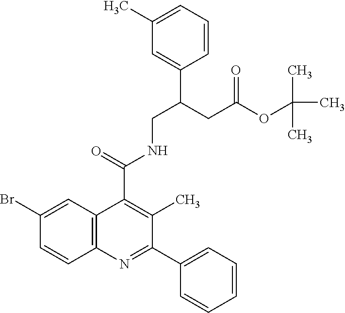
C1(C2=CC=CC=C2)=NC2=C(C(C(=O)NCC(CC(OC(C)(C)C)=O)C3=CC(C)=CC=C3)=C1C)C=C(Br)C=C2
